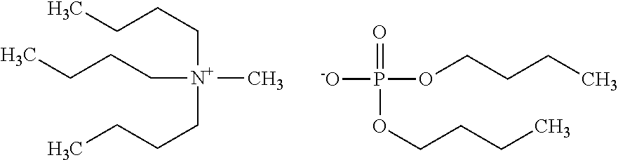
[N+](CCCC)(CCCC)(CCCC)C.[-O]P(=O)(OCCCC)OCCCC
